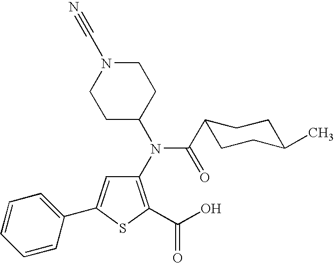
C1(N(C2CCN(C#N)CC2)C(C2CCC(C)CC2)=O)=C(C(O)=O)SC(C2=CC=CC=C2)=C1
